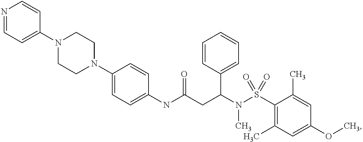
C1(N2CCN(C3=CC=NC=C3)CC2)=CC=C(NC(CC(N(S(C2=C(C)C=C(OC)C=C2C)(=O)=O)C)C2=CC=CC=C2)=O)C=C1
